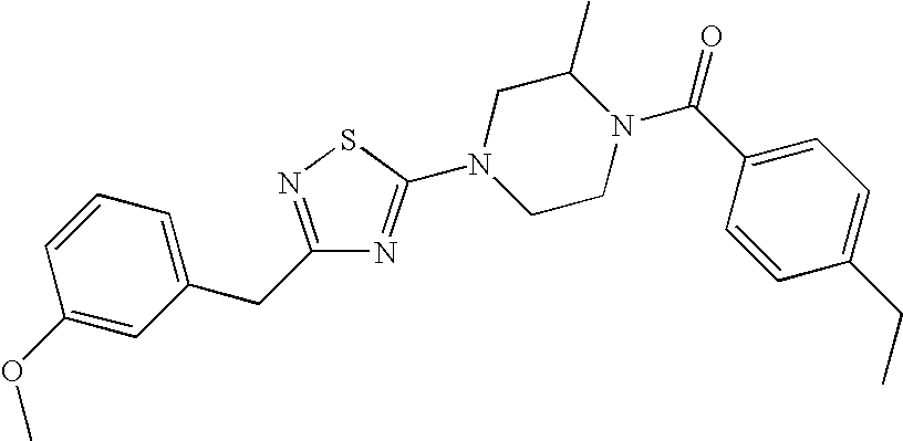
C1(OC)=CC(CC2=NSC(N3CCN(C(C4=CC=C(CC)C=C4)=O)C(C)C3)=N2)=CC=C1
